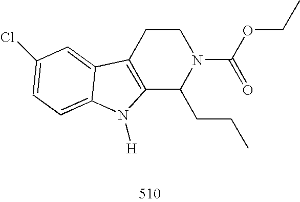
C12=C(CCN(C(OCC)=O)C1CCC)C1=CC(Cl)=CC=C1N2[H]
